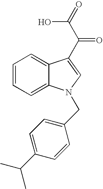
C1=CC=C2C(=C1)N(CC1=CC=C(C(C)C)C=C1)C=C2C(=O)C(=O)O
